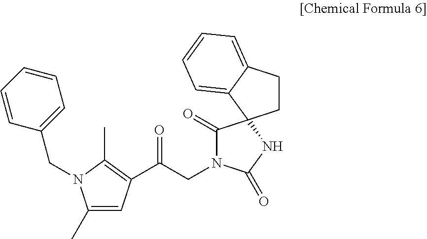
C1(C)=CC(C(CN2C(=O)C3(NC2=O)CCC2=CC=CC=C23)=O)=C(C)N1CC1=CC=CC=C1
